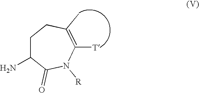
C1C(N)C(=O)N([R])C([T])=C(C)C1
